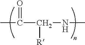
CC(=O)C(NC)[R]
